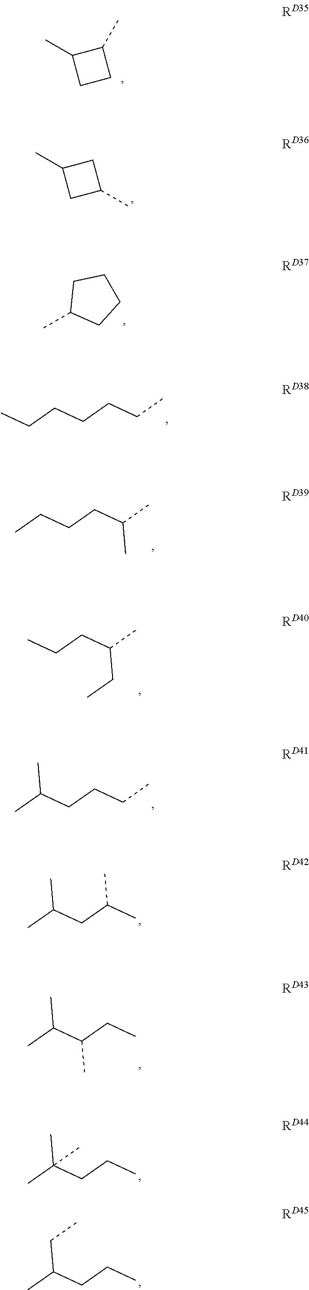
C1(C)CCC1C.C1(C)CC(C)C1.CC1CCCC1.CCCCCCC.CCCCC(C)C.CCCC(C)CC.CC(CCCC)C.CC(CC(C)C)C.CC(C(CC)C)C.CC(CCC)(C)C.CC(CCC)CC
